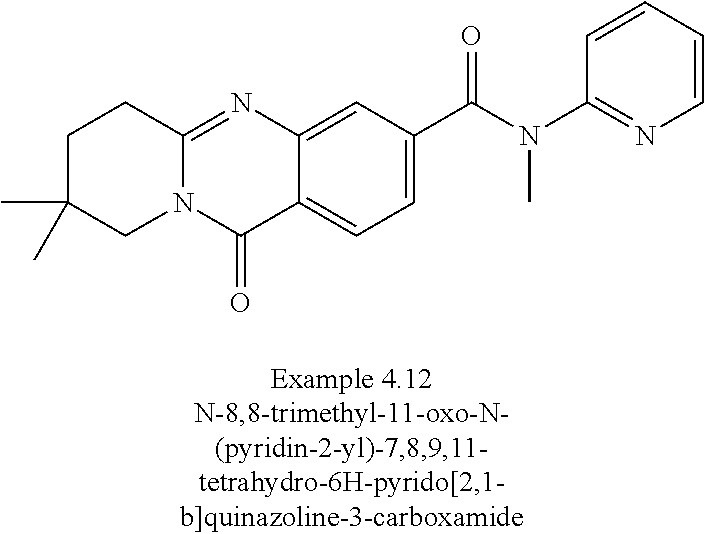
N12C(=NC3=CC(C(N(C4=NC=CC=C4)C)=O)=CC=C3C1=O)CCC(C)(C)C2
